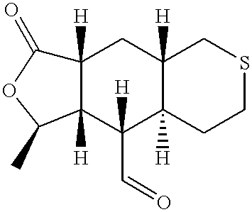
C12([H])C([H])(C(C=O)([H])C3([H])C([H])(C1)CSCC3)C(C)OC2=O
